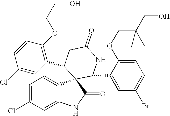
C1=C(Cl)C=C2C(=C1)C1(C(=O)N2)C(C2=CC(Br)=CC=C2OCC(CO)(C)C)NC(=O)CC1C1=C(OCCO)C=CC(Cl)=C1
